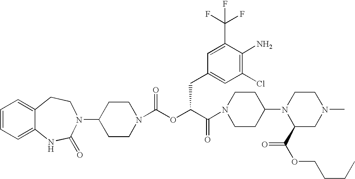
C1(N2C(=O)NC3=CC=CC=C3CC2)CCN(C(OC(C(=O)N2CCC(N3C(C(=O)OCCCC)CN(C)CC3)CC2)CC2=CC(Cl)=C(N)C(C(F)(F)F)=C2)=O)CC1
